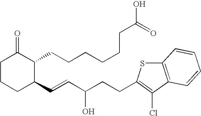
C1CCC(C=CC(CCC2=C(Cl)C3=C(S2)C=CC=C3)O)C(CCCCCCC(O)=O)C1=O
